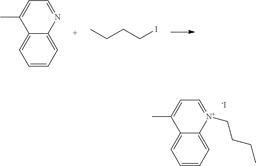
C1=C2C(=CC=C1)C(C)=CC=N2.CCCCI.C1=C2C(=CC=C1)C(C)=CC=[N+]2CCCC.[-I]
